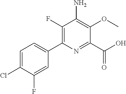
C1(F)=C(C2=CC=C(Cl)C(F)=C2)N=C(C(O)=O)C(OC)=C1N
